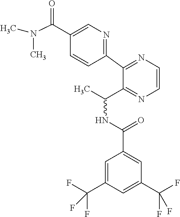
N(C(C1=CN=C(C2=NC=CN=C2C(NC(C2=CC(C(F)(F)F)=CC(C(F)(F)F)=C2)=O)C)C=C1)=O)(C)C
